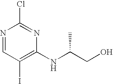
N1=CC(I)=C(NC(CO)C)N=C1Cl
